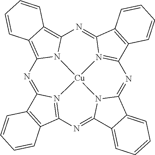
N1=C2N3=C(N=C4N5C(=NC6=N7C(=NC8=C9C(=C1N8[Cu]753)C=CC=C9)C1=C6C=CC=C1)C1=CC=CC=C41)C1=C2C=CC=C1
